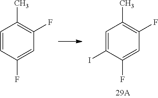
C1=C(I)C(F)=CC(F)=C1C.C1=CC(F)=CC(F)=C1C
